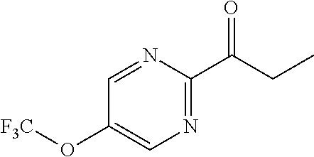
C1=NC(C(CC)=O)=NC=C1O[F3C]
